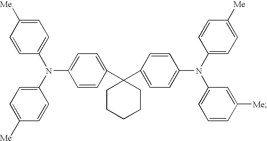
C1(N(C2=CC=C([Me])C=C2)C2=CC=C(C3(C4=CC=C(N(C5=CC=C([Me])C=C5)C5=CC=CC([Me])=C5)C=C4)CCCCC3)C=C2)=CC=C([Me])C=C1
